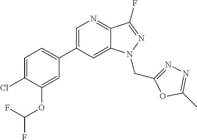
C1(C2=CC=C(Cl)C(OC(F)F)=C2)=CN=C2C(=C1)N(CC1=NN=C(C)O1)N=C2F
